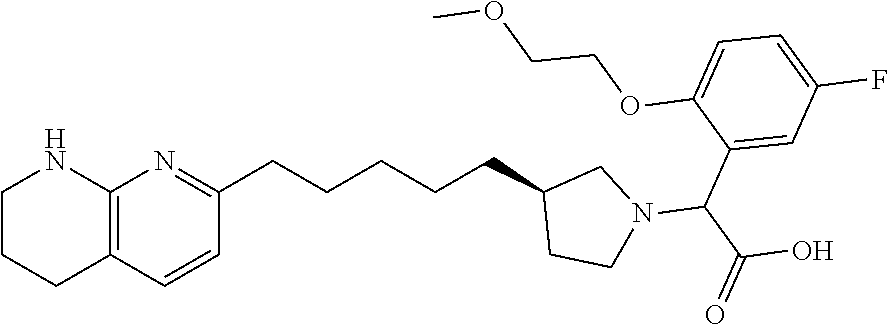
C1=C(OCCOC)C(C(N2CC(CCCCCC3=NC4=C(C=C3)CCCN4)CC2)C(=O)O)=CC(F)=C1
